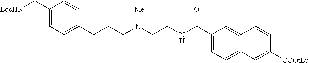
C1(C[BocHN])=CC=C(CCCN(CCNC(C2=CC=C3C(=C2)C=CC([COOtBu])=C3)=O)[Me])C=C1
